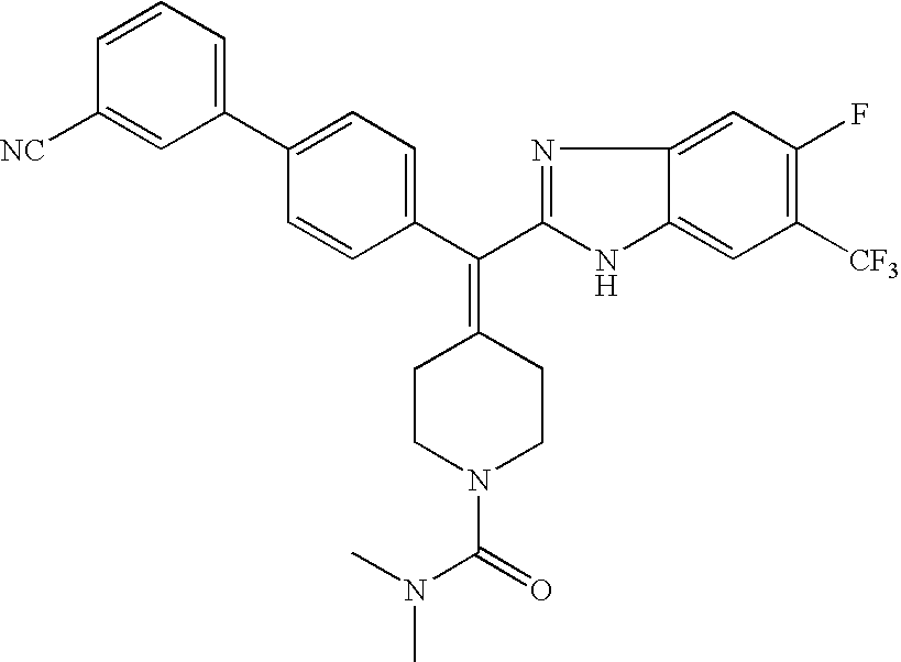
C1(C2=CC=CC([NC])=C2)=CC=C(C(=C2CCN(C(=O)N(C)C)CC2)C2=NC3=CC(F)=C([CF3])C=C3N2)C=C1
